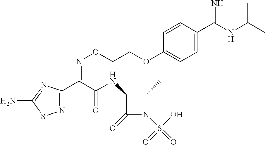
N1=C(C(C(NC2C(=O)N(S(=O)(O)=O)C2C)=O)=NOCCOC2=CC=C(C(NC(C)C)=N)C=C2)N=C(N)S1
